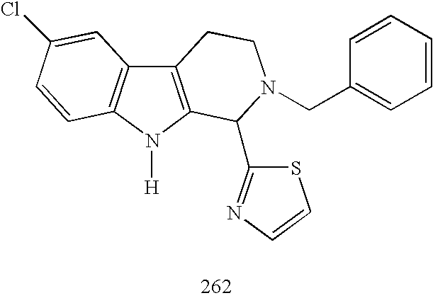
C12=C(N([H])C3=C1C=C(Cl)C=C3)C(C1=NC=CS1)N(CC1=CC=CC=C1)CC2
